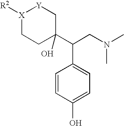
[X]1([R2])CCC(C(CN(C)C)C2=CC=C(O)C=C2)(O)C[Y]1
